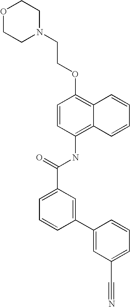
O1CCN(CCOC2=C3C(=C(NC(C4=CC=CC(C5=CC(C#N)=CC=C5)=C4)=O)C=C2)C=CC=C3)CC1
